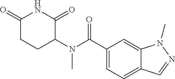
C12=CC(C(N(C3CCC(=O)NC3=O)C)=O)=CC=C1C=NN2C
